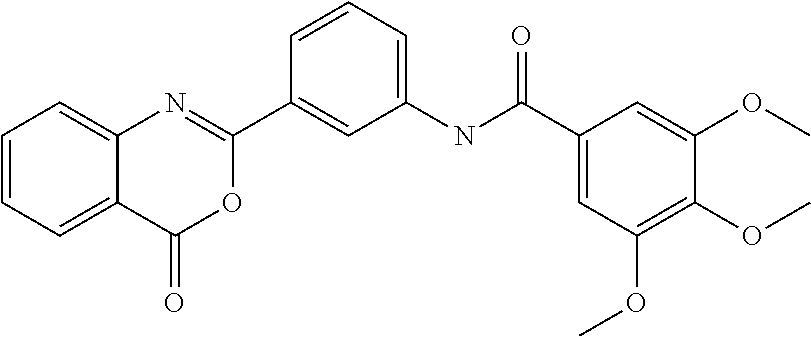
C1=CC=C2C(=C1)N=C(C1=CC(NC(C3=CC(OC)=C(OC)C(OC)=C3)=O)=CC=C1)OC2=O
